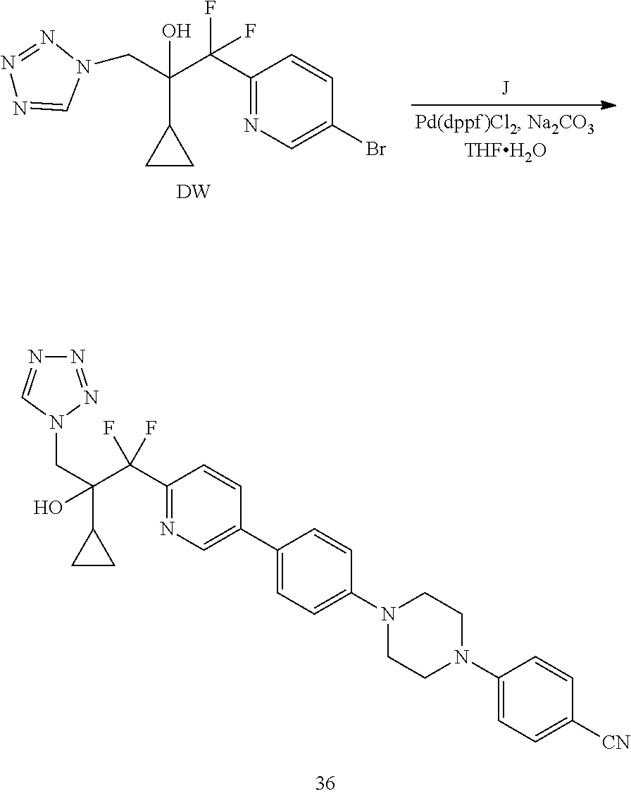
C1(N2CCN(C3=CC=C(C4=CN=C(C(C(CN5N=NN=C5)(C5CC5)O)(F)F)C=C4)C=C3)CC2)=CC=C([CN])C=C1.C1(C(C(CN2N=NN=C2)(C2CC2)O)(F)F)=NC=C(Br)C=C1.[DW]
